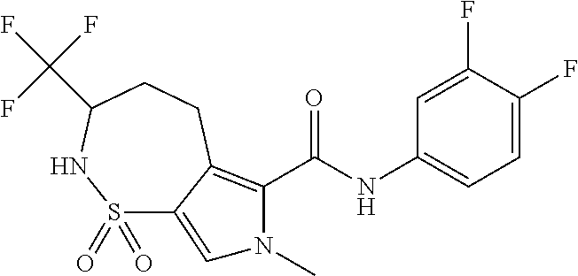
C1=C(F)C(F)=CC(NC(=O)C2=C3C(=CN2C)S(=O)(=O)NC(C(F)(F)F)CC3)=C1
